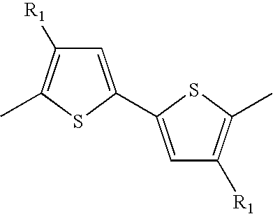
C1=C(C2=CC([R1])=C(C)S2)SC(C)=C1[R1]
